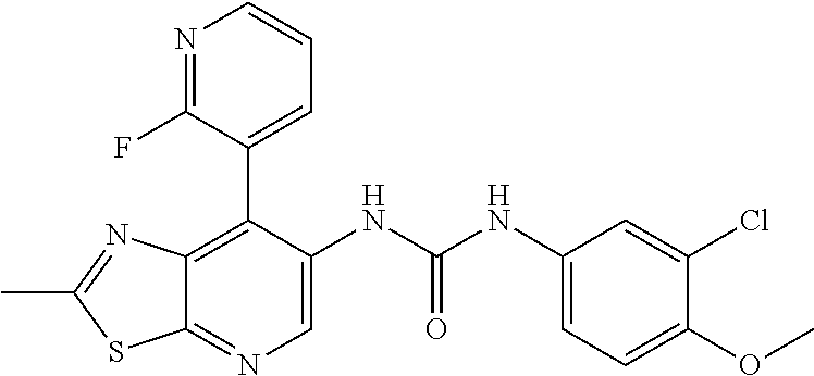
C12=C(C3=CC=CN=C3F)C(NC(NC3=CC=C(OC)C(Cl)=C3)=O)=CN=C1SC(C)=N2
